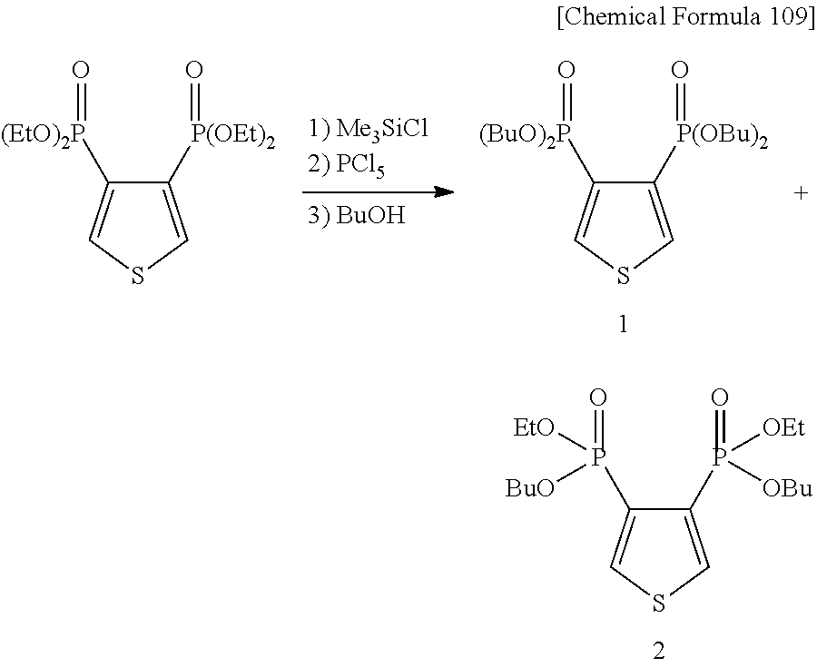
C1(P(=O)([OBu])[OEt])=CSC=C1P(=O)([EtO])[BuO].C1([P(OBu)2]=O)=CSC=C1[(BuO)2P]=O.C1([P(OEt)2]=O)=CSC=C1[(EtO)2P]=O
